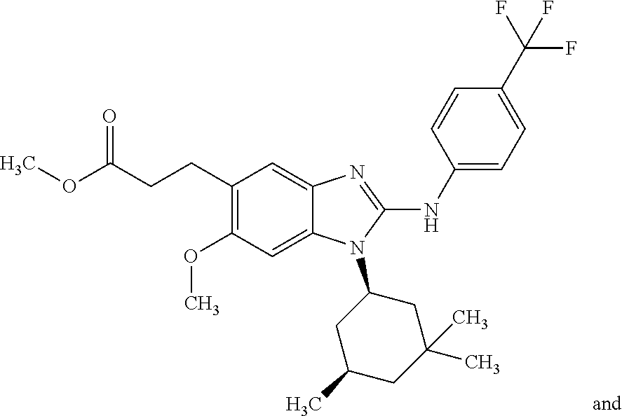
C(CCC1=C(OC)C=C2C(=C1)N=C(NC1=CC=C(C(F)(F)F)C=C1)N2C1CC(C)CC(C)(C)C1)(OC)=O
